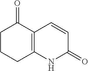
C1CCC2=C(C1=O)C=CC(=O)N2
